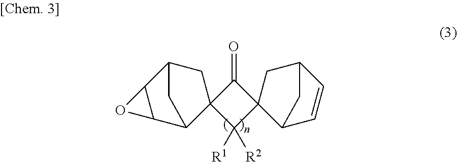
C1(=O)C2(C([R1])([R2])C13C1C=CC(C3)C1)CC1C3C(C2C1)O3
